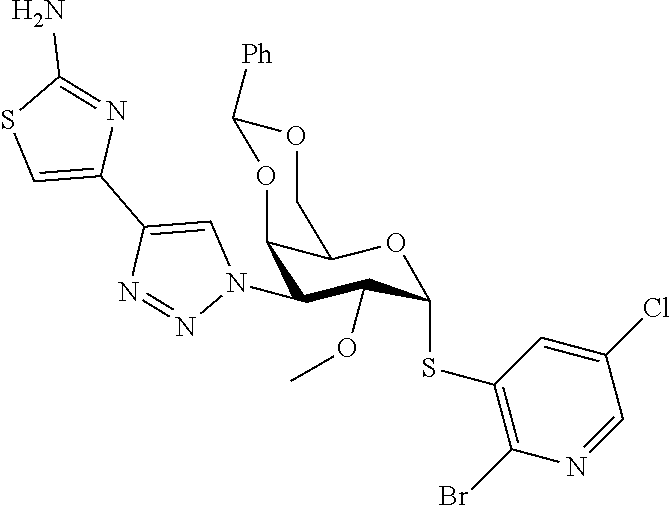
O1C([Ph])OC2C(N3C=C(C4=CSC(N)=N4)N=N3)C(OC)C(SC3=C(Br)N=CC(Cl)=C3)OC2C1
